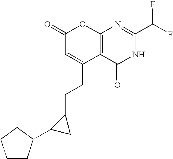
C1(=O)C=C(CCC2C(C3CCCC3)C2)C2=C(O1)N=C(C(F)F)NC2=O
